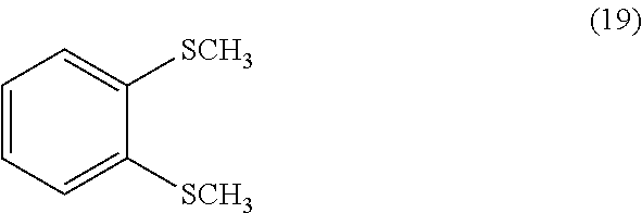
C1=CC=C([SCH3])C([SCH3])=C1
